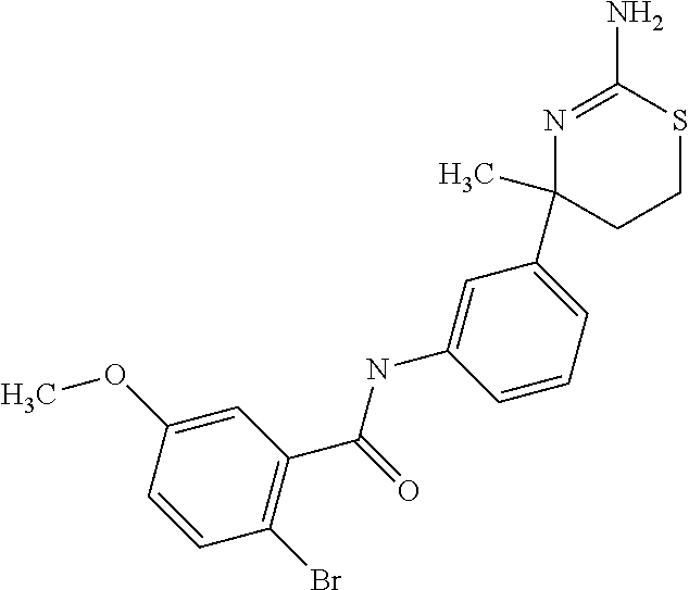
C1(C2=CC=CC(NC(=O)C3=C(Br)C=CC(OC)=C3)=C2)(C)CCSC(N)=N1
